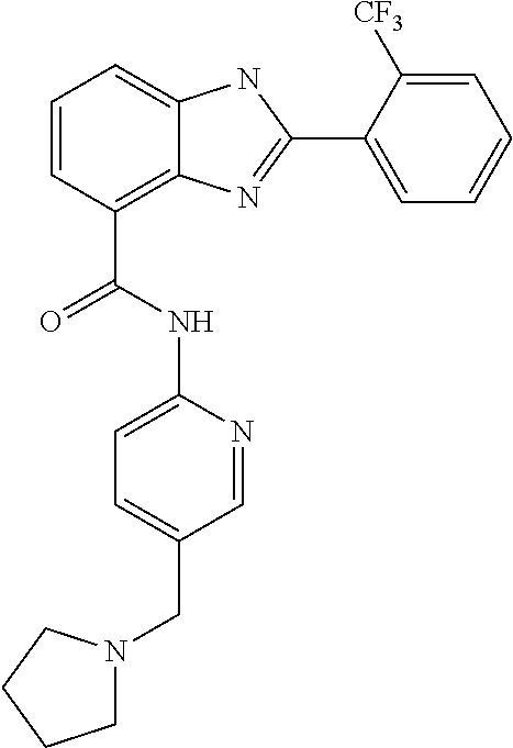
C1=CC(C(NC2=CC=C(CN3CCCC3)C=N2)=O)=C2C(=C1)NC(C1=CC=CC=C1[CF3])=N2
